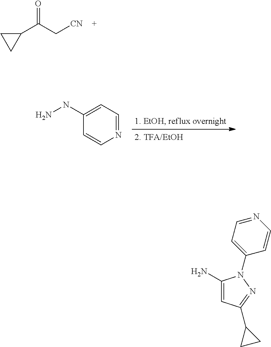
C1(C(C[CN])=O)CC1.N1=CC=C(NN)C=C1.C1(N)=CC(C2CC2)=NN1C1=CC=NC=C1
